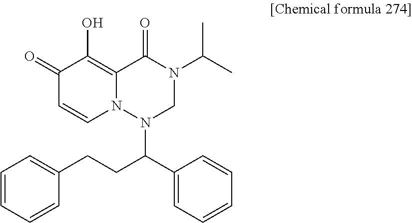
C(N1CN(C(C)C)C(=O)C2=C(O)C(=O)C=CN12)(C1=CC=CC=C1)CCC1=CC=CC=C1
